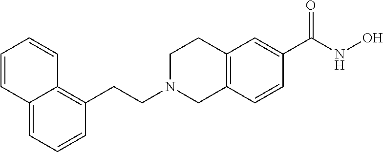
C12=C(C=CC(C(NO)=O)=C1)CN(CCC1=C3C(=CC=C1)C=CC=C3)CC2
